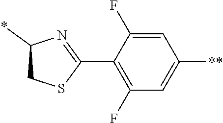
C1=C(F)C(C2=NC(*)CS2)=C(F)C=C1[**]
